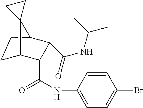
C1C2C(C(=O)NC3=CC=C(Br)C=C3)C(C(=O)NC(C)C)C(C1)C21CC1
